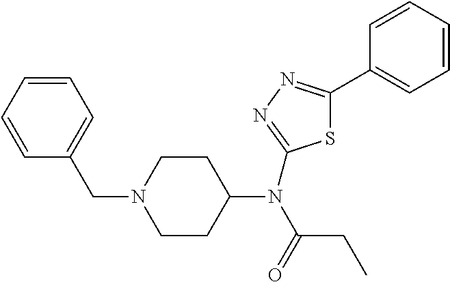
C1=CC=C(CN2CCC(N(C(=O)CC)C3=NN=C(C4=CC=CC=C4)S3)CC2)C=C1
